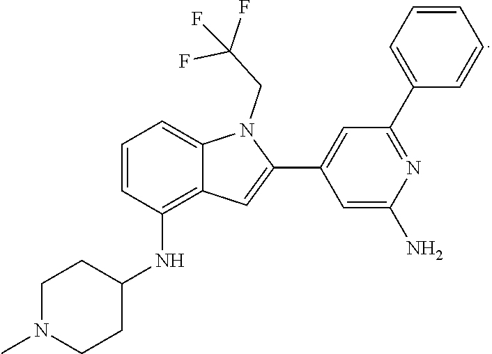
C1N(C)CCC(NC2=C3C(=CC=C2)N(CC(F)(F)F)C(C2=CC(C4=CC=CC=C4)=NC(N)=C2)=C3)C1
